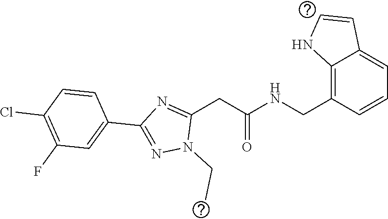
C(NC(CC1=NC(C2=CC(F)=C(Cl)C=C2)=NN1CC)=O)C1=C2C(=CC=C1)C=CN2
